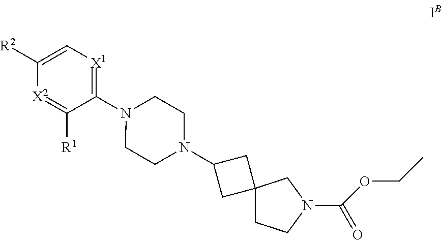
C1([R2])=C[X1]=C(N2CCN(C3CC4(C3)CCN(C(OCC)=O)C4)CC2)C([R1])=[X2]1
